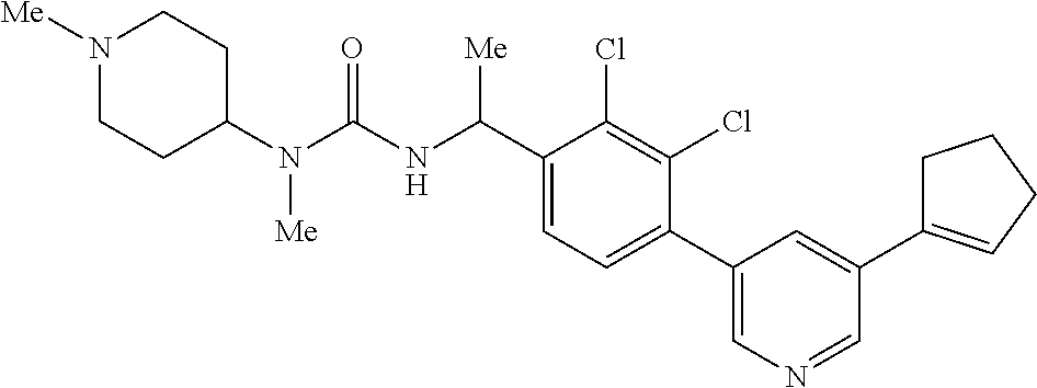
C1(N(C(NC(C2=CC=C(C3=CN=CC(C4=CCCC4)=C3)C(Cl)=C2Cl)[Me])=O)[Me])CCN([Me])CC1
